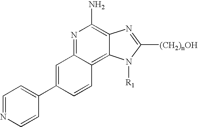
N1=C2C(=C3C(=C1N)N=C([(CH2)nOH])N3[R1])C=CC(C1=CC=NC=C1)=C2
